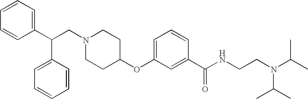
N1(CC(C2=CC=CC=C2)C2=CC=CC=C2)CCC(OC2=CC=CC(C(NCCN(C(C)C)C(C)C)=O)=C2)CC1
